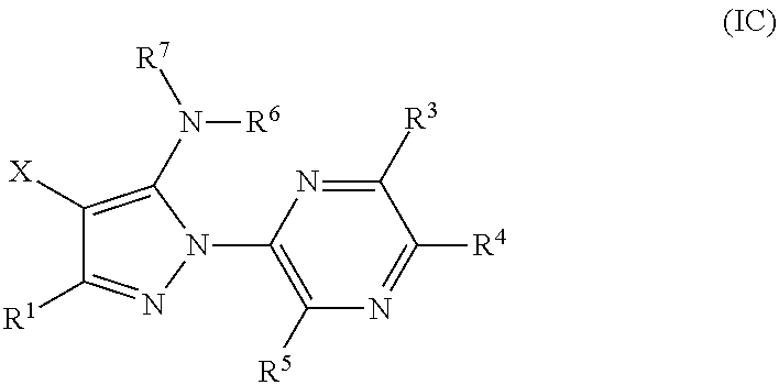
C1([R3])=NC(N2C(N([R6])[R7])=C([X])C([R1])=N2)=C([R5])N=C1[R4]
